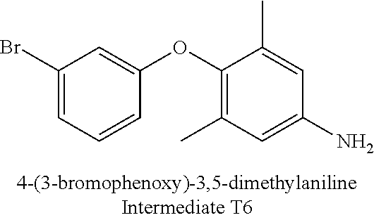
C1(Br)=CC=CC(OC2=C(C)C=C(N)C=C2C)=C1
